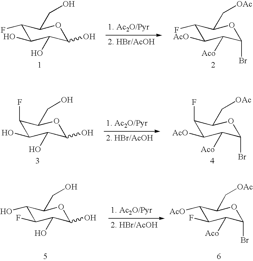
C1(F)C(O)C(O)C(O)OC1CO.C1(F)C([AcO])C([Aco])C(Br)OC1C[OAc].C1(F)C(O)C(O)C(O)OC1CO.C1(F)C([AcO])C([Aco])C(Br)OC1C[OAc].C1(O)C(F)C(O)C(O)OC1CO.C1([AcO])C(F)C([Aco])C(Br)OC1C[OAc]
